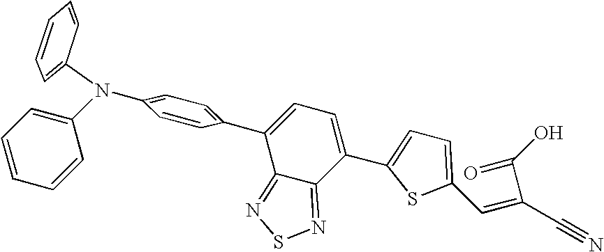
C1=CC=CC(N(C2=CC=CC=C2)C2=CC=C(C3=CC=C(C4=CC=C(C=C(C(O)=O)C#N)S4)C4=NSN=C34)C=C2)=C1
